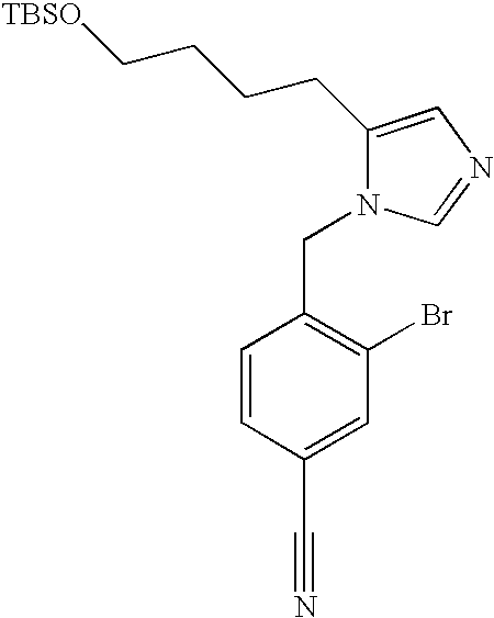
C(N1C(CCCC[TBSO])=CN=C1)C1=C(Br)C=C(C#N)C=C1
